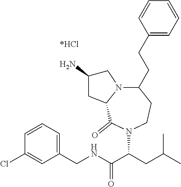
C1=CC=C(CNC(C(CC(C)C)N2C(=O)C3N(CC(N)C3)C(CCC3=CC=CC=C3)CC2)=O)C=C1Cl
